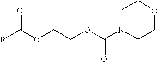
C1N(C(OCCOC([R])=O)=O)CCOC1
